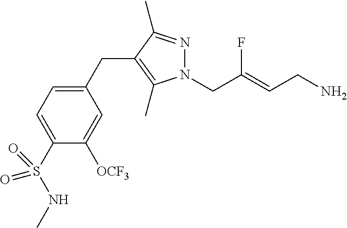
N1(CC(=CCN)F)N=C(C)C(CC2=CC=C(S(=O)(=O)NC)C([OCF3])=C2)=C1C
